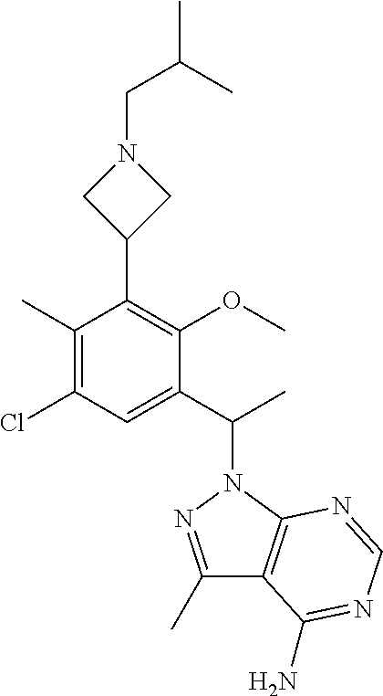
C1(C)=C(Cl)C=C(C(C)N2N=C(C)C3=C2N=CN=C3N)C(OC)=C1C1CN(CC(C)C)C1
